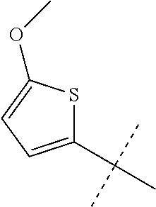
C1(C(C)(C)C)=CC=C(OC)S1
